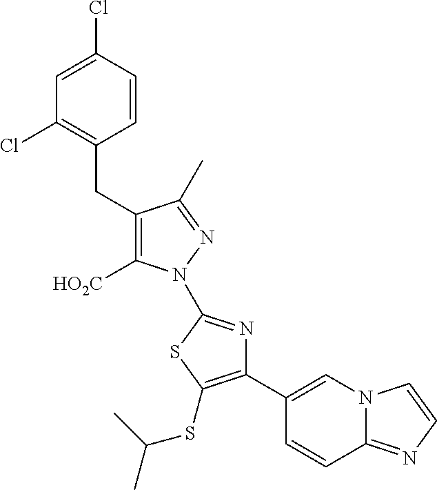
C(C1=C([HO2C])N(C2=NC(C3=CN4C(=NC=C4)C=C3)=C(SC(C)C)S2)N=C1C)C1=C(Cl)C=C(Cl)C=C1
